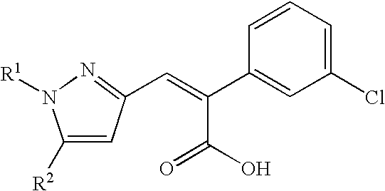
C(=C(C1=CC(Cl)=CC=C1)C(O)=O)C1=NN([R1])C([R2])=C1
